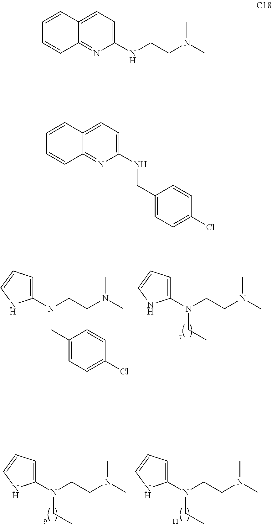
C12=CC=C(NCCN(C)C)N=C1C=CC=C2.C12=CC=C(NCC3=CC=C(Cl)C=C3)N=C1C=CC=C2.C1(N(CC2=CC=C(Cl)C=C2)CCN(C)C)=CC=CN1.C1(N(CCN(C)C)CC)=CC=CN1.C1(N(CCN(C)C)CC)=CC=CN1.C1(N(CCN(C)C)CC)=CC=CN1
